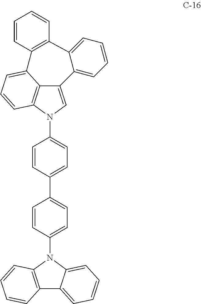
C12=CN(C3=CC=C(C4=CC=C(N5C6=C(C7=CC=CC=C57)C=CC=C6)C=C4)C=C3)C3=C1C(=CC=C3)C1=C(C3=CC=CC=C23)C=CC=C1
